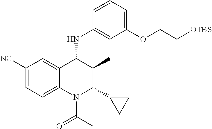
C1([NC])=CC=C2C(=C1)C(NC1=CC(OCC[OTBS])=CC=C1)C(C)C(C1CC1)N2C(C)=O
